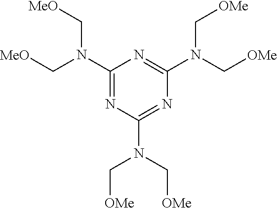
C1(N(C[MeO])C[MeO])=NC(N(C[OMe])C[OMe])=NC(N(C[OMe])C[OMe])=N1
